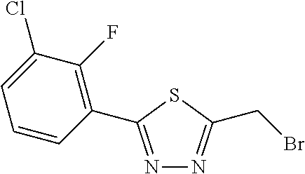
N1=C(C2=C(F)C(Cl)=CC=C2)SC(CBr)=N1
